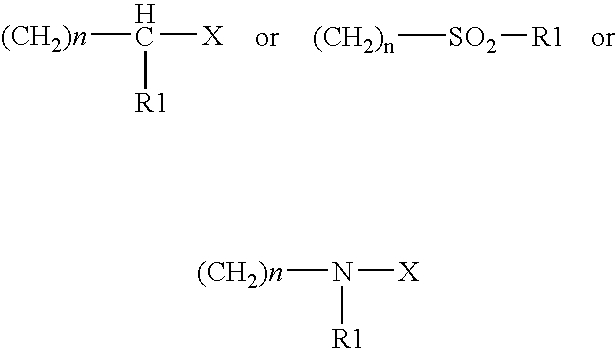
[(CH2)n][SO2][R1].[(CH2)n]C([R1])[X].[(CH2)n]N([X])[R1]
